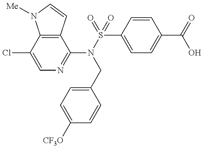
C12=C(C=CN1[Me])C(N(CC1=CC=C([CF3O])C=C1)S(C1=CC=C(C(O)=O)C=C1)(=O)=O)=NC=C2Cl
